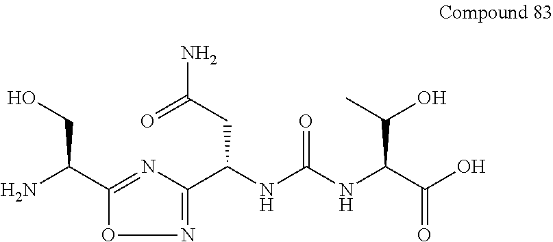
N1=C(C(NC(NC(C(O)=O)C(O)C)=O)CC(N)=O)N=C(C(N)CO)O1
